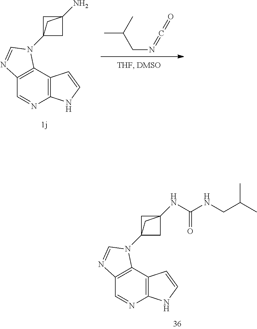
CC(C)CN=C=O.C1=NC2=C(C3=C1N=CN3C13CC(N)(C1)C3)C=CN2.C1=NC2=C(C3=C1N=CN3C13CC(NC(NCC(C)C)=O)(C1)C3)C=CN2
